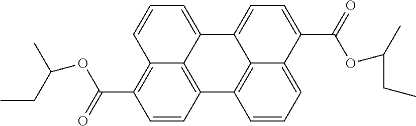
C12=C3C(=CC=CC3=C(C(=O)OC(C)CC)C=C1)C1=CC=C(C(=O)OC(C)CC)C3=CC=CC2=C13
